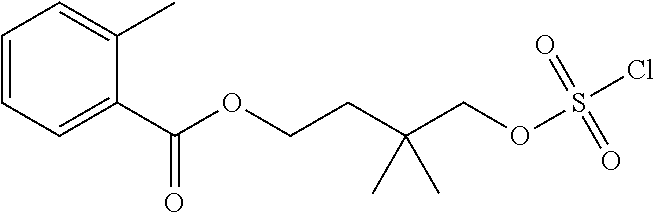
C(CC(COS(Cl)(=O)=O)(C)C)OC(C1=CC=CC=C1C)=O
